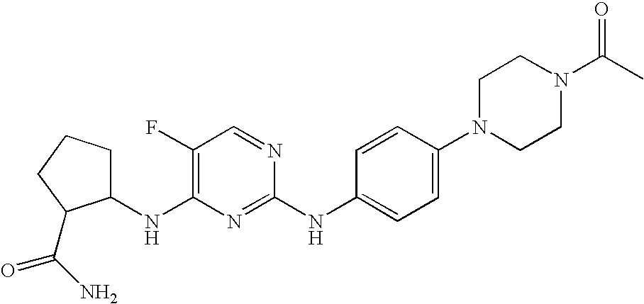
C1CCC(C(N)=O)C1NC1=C(F)C=NC(NC2=CC=C(N3CCN(C(C)=O)CC3)C=C2)=N1
